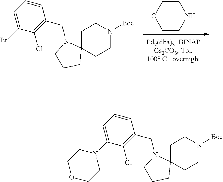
O1CCNCC1.C1C2(CCN([Boc])C1)N(CC1=C(Cl)C(Br)=CC=C1)CCC2.C1C2(CCN([Boc])C1)N(CC1=C(Cl)C(N3CCOCC3)=CC=C1)CCC2
